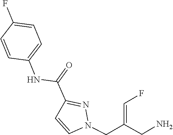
N1(CC(CN)=CF)C=CC(C(=O)NC2=CC=C(F)C=C2)=N1
